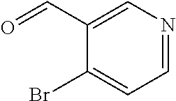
C1=NC=C(C=O)C(Br)=C1
